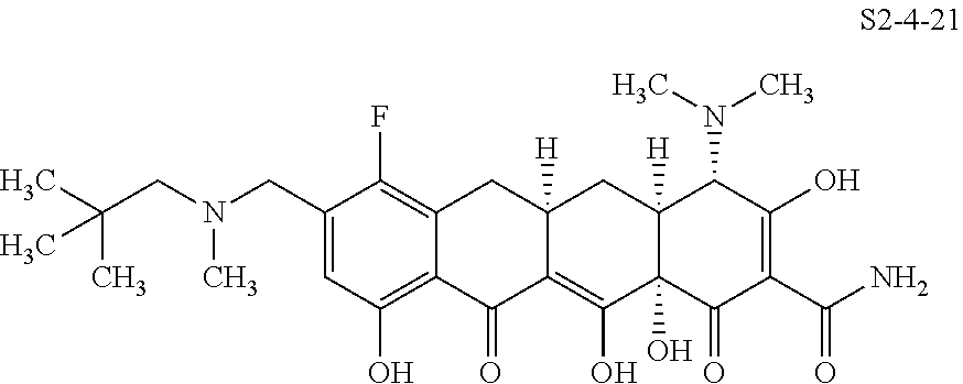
C1(CN(CC(C)(C)C)C)=CC(O)=C2C(=C1F)CC1([H])C(=C(O)C3(O)C([H])(C1)C(N(C)C)C(O)=C(C(N)=O)C3=O)C2=O
